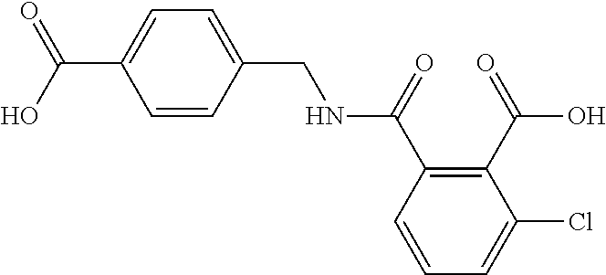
C(NC(C1=C(C(O)=O)C(Cl)=CC=C1)=O)C1=CC=C(C(O)=O)C=C1
